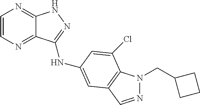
C1=CN=C2C(=N1)NN=C2NC1=CC2=C(N(CC3CCC3)N=C2)C(Cl)=C1
